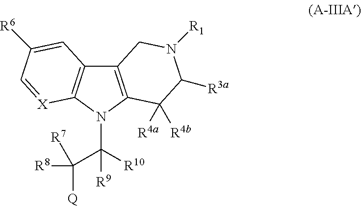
C12=C(N(C([R9])([R10])C([R8])([Q])[R7])C3=C1C=C([R6])C=[X]3)C([R4b])([R4a])C([R3a])N([R1])C2
